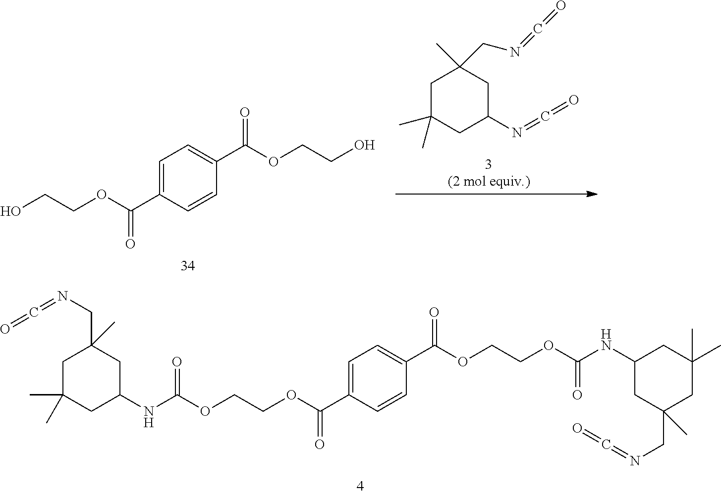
C1=C(C(=O)OCCOC(=O)NC2CC(CN=C=O)(C)CC(C)(C)C2)C=CC(C(=O)OCCOC(=O)NC2CC(CN=C=O)(C)CC(C)(C)C2)=C1.C1C(C)(C)CC(N=C=O)CC1(C)CN=C=O.C1=C(C(=O)OCCO)C=CC(C(=O)OCCO)=C1
